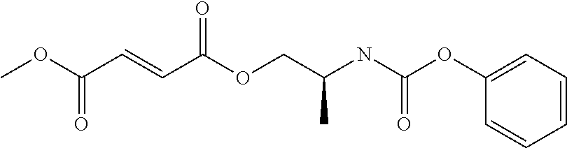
C1(OC(NC(COC(C=CC(OC)=O)=O)C)=O)=CC=CC=C1
